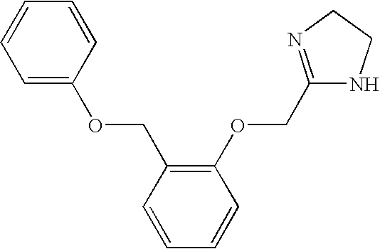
C1=CC=CC(OCC2=NCCN2)=C1COC1=CC=CC=C1
